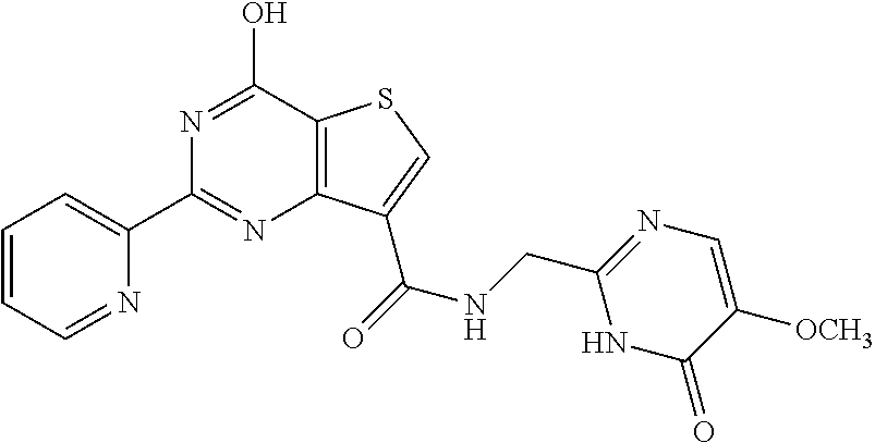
N1=C(O)C2=C(N=C1C1=CC=CC=N1)C(C(=O)NCC1=NC=C([OCH3])C(=O)N1)=CS2
